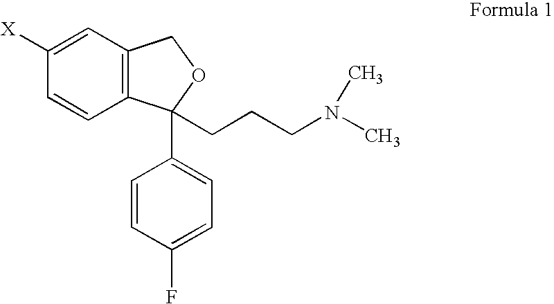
C1=C([X])C=CC2=C1COC2(C1=CC=C(F)C=C1)CCCN(C)C
